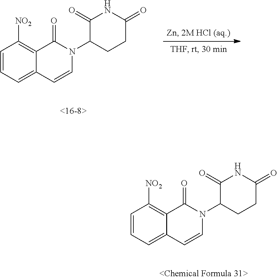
C1=CC=C2C(=C1[NO2])C(=O)N(C1CCC(=O)NC1=O)C=C2.C1=CC=C2C(=C1[NO2])C(=O)N(C1CCC(=O)NC1=O)C=C2
